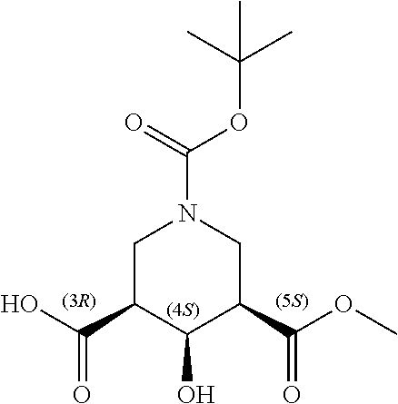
C1C(C(O)=O)C(O)C(C(OC)=O)CN1C(=O)OC(C)(C)C
